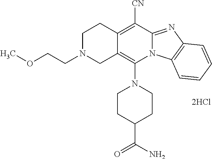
[2HCl].N1(C2=C3C(=C([CN])C4=NC5=C(N24)C=CC=C5)CCN(CCOC)C3)CCC(C(N)=O)CC1
